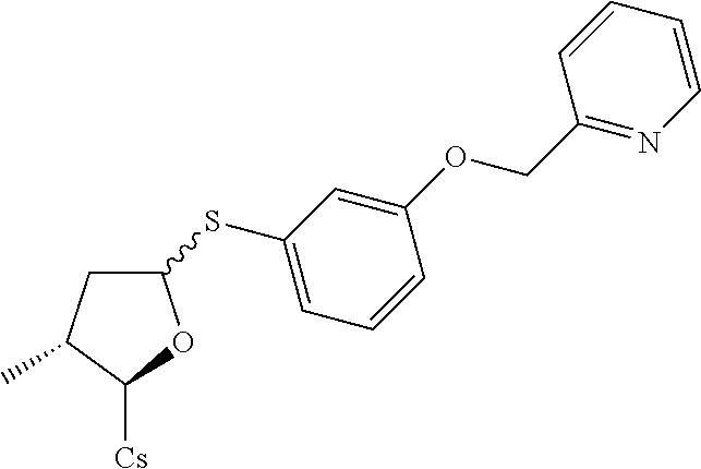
C1C(C)C([Cs])OC1SC1=CC=CC(OCC2=NC=CC=C2)=C1
